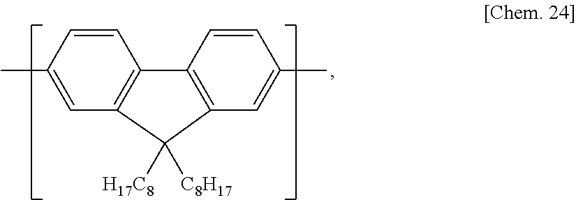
CC1=CC2=C(C=C1)C1=C(C=C(C)C=C1)C2([H17C8])[C8H17]
